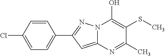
C12=CC(C3=CC=C(Cl)C=C3)=NN1C(O)=C(SC)C(C)=N2
